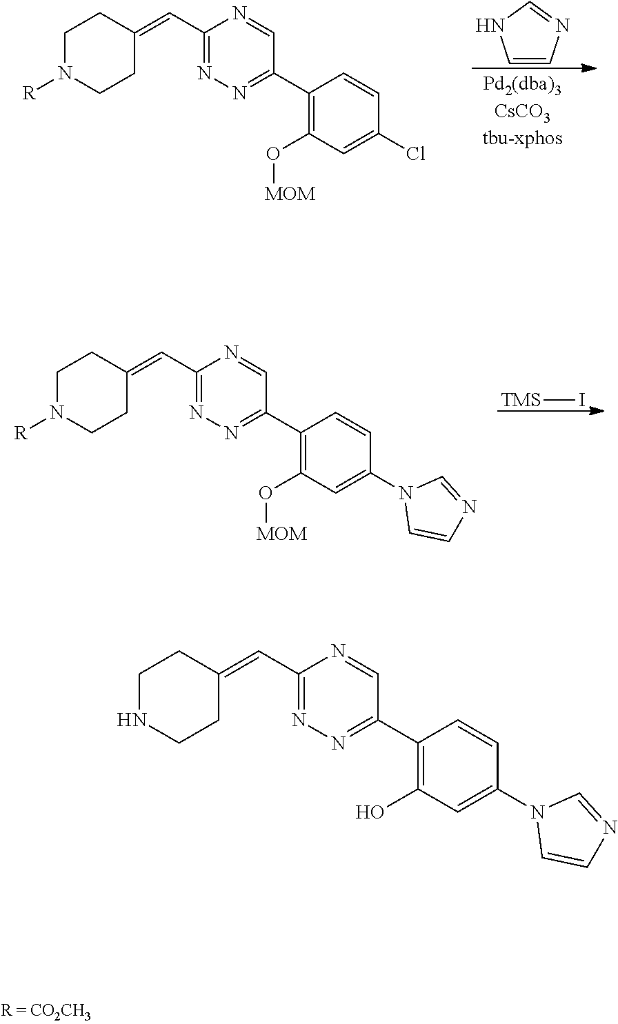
C1(C2=NN=C(C=C3CCN([R])CC3)N=C2)=C(O[MOM])C=C(Cl)C=C1.C1=CN=CN1.C1(C2=NN=C(C=C3CCN([R])CC3)N=C2)=C(O[MOM])C=C(N2C=CN=C2)C=C1.[TMS]I.C1(C2=NN=C(C=C3CCNCC3)N=C2)=C(O)C=C(N2C=CN=C2)C=C1
